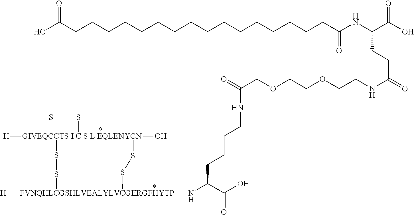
C(CCC(C(O)=O)N[FVNQHLCGSHLVEALYLVCGERGFHYTP]1([H])SS[GIVEQCCTS I C S L EQLENYCN]2([H])(O)(SS1)SS2)CNC(COCCOCCNC(=O)CCC(C(=O)O)NC(=O)CCCCCCCCCCCCCCCCC(O)=O)=O
